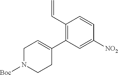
C1(C=C)=C(C2=CCN([Boc])CC2)C=C([NO2])C=C1
